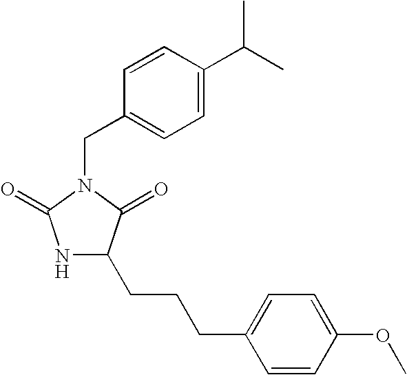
N1C(CCCC2=CC=C(OC)C=C2)C(=O)N(CC2=CC=C(C(C)C)C=C2)C1=O
